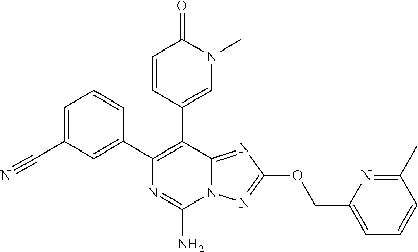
C1=C(C#N)C=C(C2=C(C3=CN(C)C(=O)C=C3)C3=NC(OCC4=CC=CC(C)=N4)=NN3C(N)=N2)C=C1
